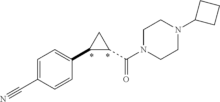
C1=C(C#N)C=CC(C2C(C(N3CCN(C4CCC4)CC3)=O)C2)=C1
